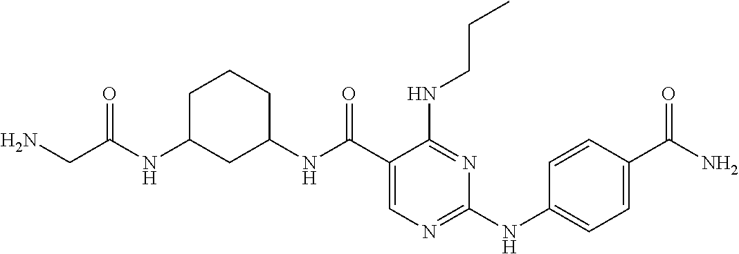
C1(NC(C2=CN=C(NC3=CC=C(C(N)=O)C=C3)N=C2NCCC)=O)CCCC(NC(CN)=O)C1
